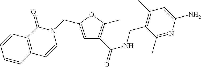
C1=C(CN2C(=O)C3=C(C=C2)C=CC=C3)OC(C)=C1C(=O)NCC1=C(C)C=C(N)N=C1C
